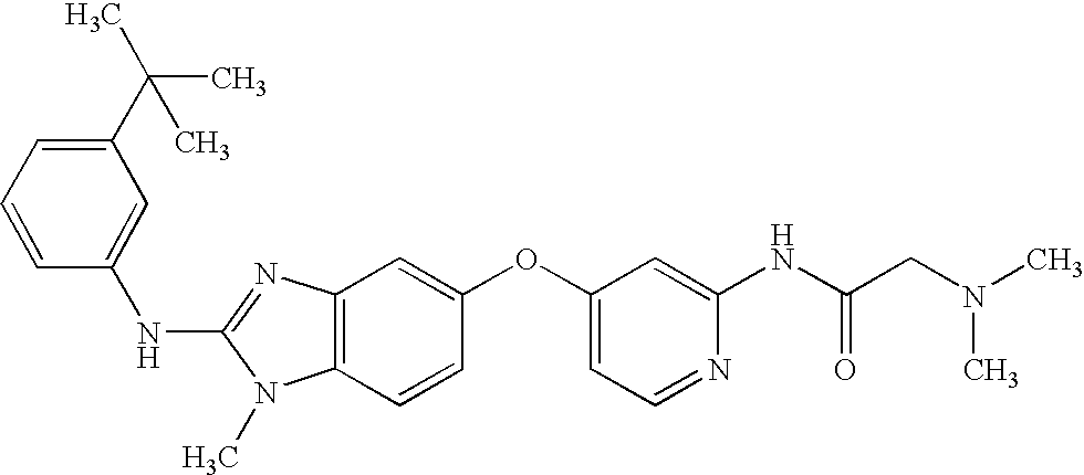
N(C1=NC2=C(N1C)C=CC(OC1=CC=NC(NC(CN(C)C)=O)=C1)=C2)C1=CC(C(C)(C)C)=CC=C1
